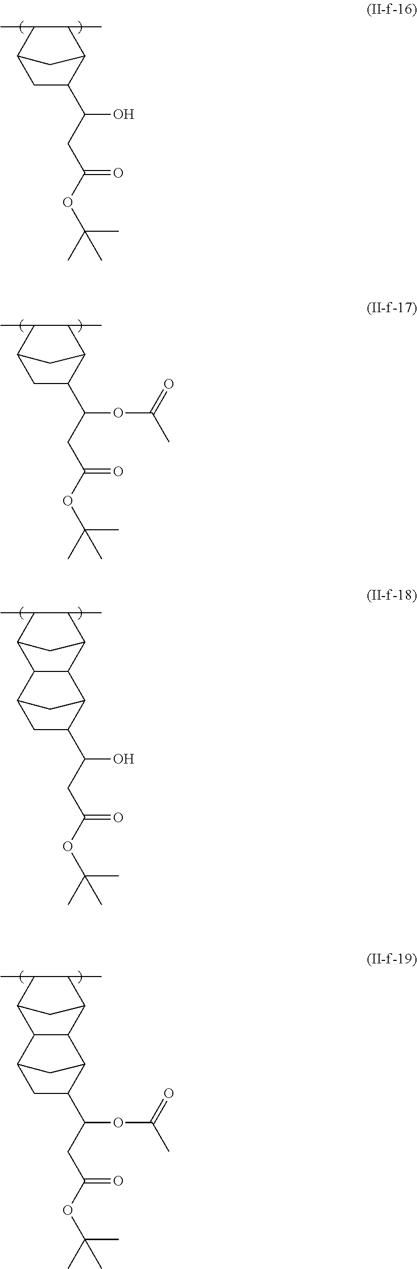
C1C(C(CC(OC(C)(C)C)=O)O)C2C(C)C(C)C1C2.C1C(C(CC(OC(C)(C)C)=O)OC(C)=O)C2C(C)C(C)C1C2.C12C(C3C(C)C(C)C1C3)C1C(C(CC(OC(C)(C)C)=O)O)CC2C1.C12C(C3C(C)C(C)C1C3)C1C(C(CC(OC(C)(C)C)=O)OC(C)=O)CC2C1
